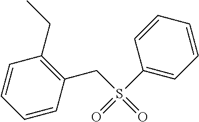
C1=CC(CS(C2=CC=CC=C2)(=O)=O)=C(CC)C=C1
